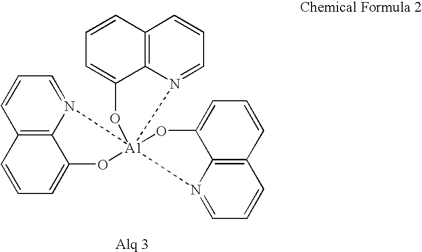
N12=CC=CC3=C1C(=CC=C3)O[A1]213(N2=CC=CC4=C2C(=CC=C4)O1)N1=CC=CC2=C1C(=CC=C2)O3
